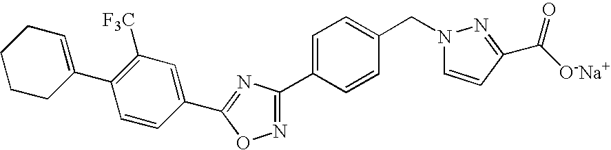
C1CC(C2=C([F3C])C=C(C3=NC(C4=CC=C(CN5C=CC(C(=O)[O-Na+])=N5)C=C4)=NO3)C=C2)=CCC1
